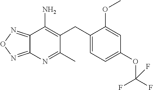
C1(CC2=CC=C(OC(F)(F)F)C=C2OC)=C(N)C2=NON=C2N=C1C
